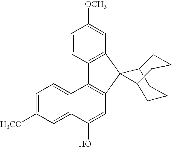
C1=CC2=C(C=C1[OCH3])C1(C3=C2C2=CC=C([H3CO])C=C2C(O)=C3)C2CCCC1CCC2
